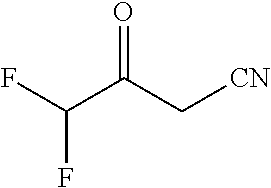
C(C(C[CN])=O)(F)F
